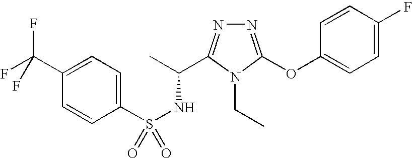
N1=C(OC2=CC=C(F)C=C2)N(CC)C(C(C)NS(=O)(C2=CC=C(C(F)(F)F)C=C2)=O)=N1
